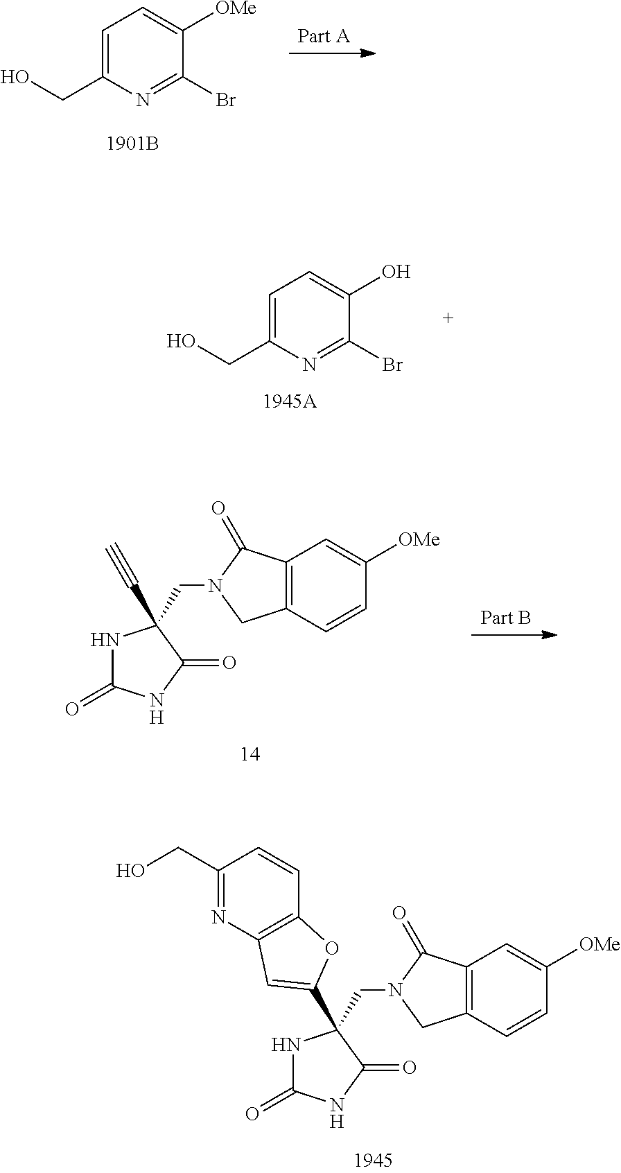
C1=C(CO)N=C(Br)C([OMe])=C1.N1C(=O)NC(=O)C1(CN1CC2=C(C1=O)C=C([OMe])C=C2)C1=CC2=C(C=CC(CO)=N2)O1.N1C(=O)NC(=O)C1(CN1CC2=C(C1=O)C=C([OMe])C=C2)C#C.C1=C(CO)N=C(Br)C(O)=C1
